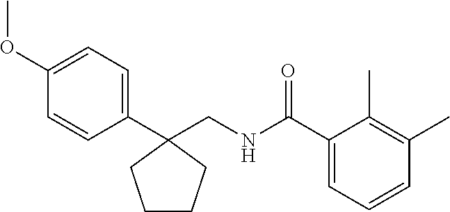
C1=C(OC)C=CC(C2(CNC(C3=CC=CC(C)=C3C)=O)CCCC2)=C1
